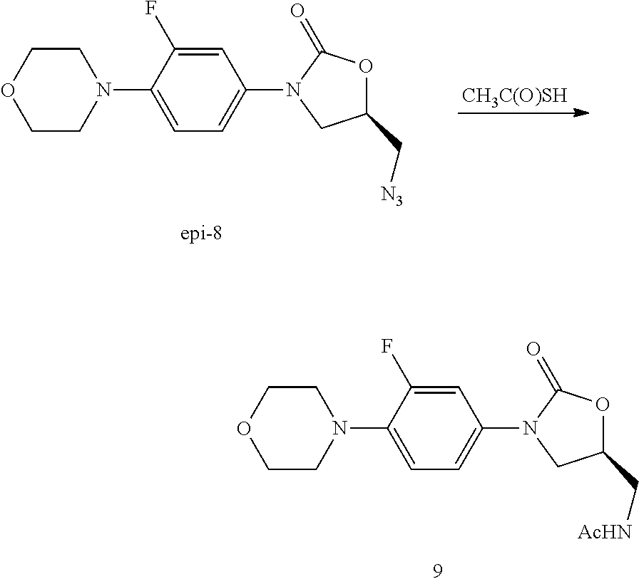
C1OCCN(C2=CC=C(N3CC(C[AcHN])OC3=O)C=C2F)C1.C1OCCN(C2=CC=C(N3CC(C[N3])OC3=O)C=C2F)C1.[CH3C(O)SH]
